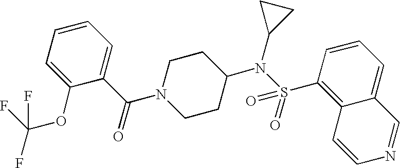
N1(C(C2=CC=CC=C2OC(F)(F)F)=O)CCC(N(S(C2=C3C(=CC=C2)C=NC=C3)(=O)=O)C2CC2)CC1
